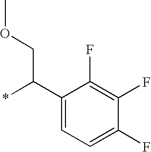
C1(C(COC)*)=CC=C(F)C(F)=C1F
